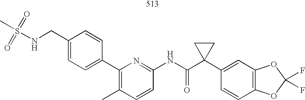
C1=CC(NC(C2(C3=CC4=C(C=C3)OC(F)(F)O4)CC2)=O)=NC(C2=CC=C(CNS(C)(=O)=O)C=C2)=C1C
